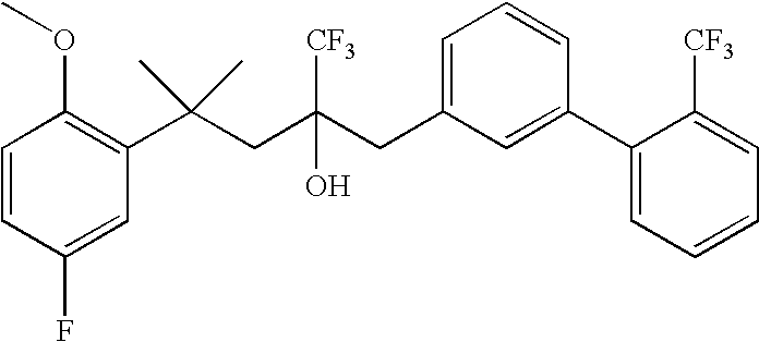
C1(F)=CC(C(CC(CC2=CC=CC(C3=CC=CC=C3[CF3])=C2)(O)[CF3])(C)C)=C(OC)C=C1
